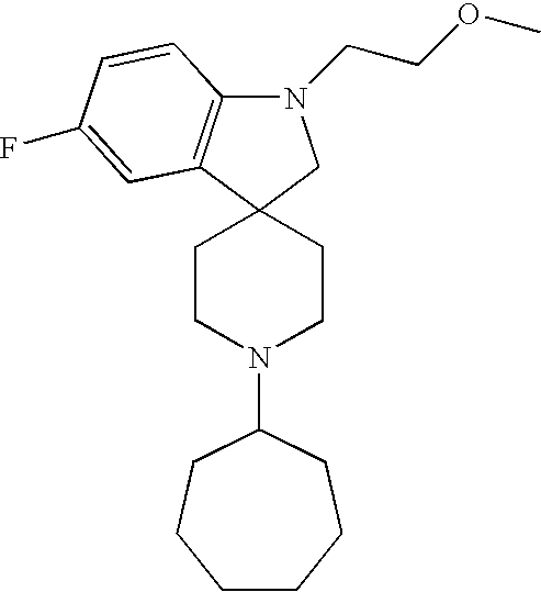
C1CN(C2CCCCCC2)CCC12C1=C(N(CCOC)C2)C=CC(F)=C1
